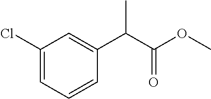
C1(Cl)=CC=CC(C(C)C(=O)OC)=C1
